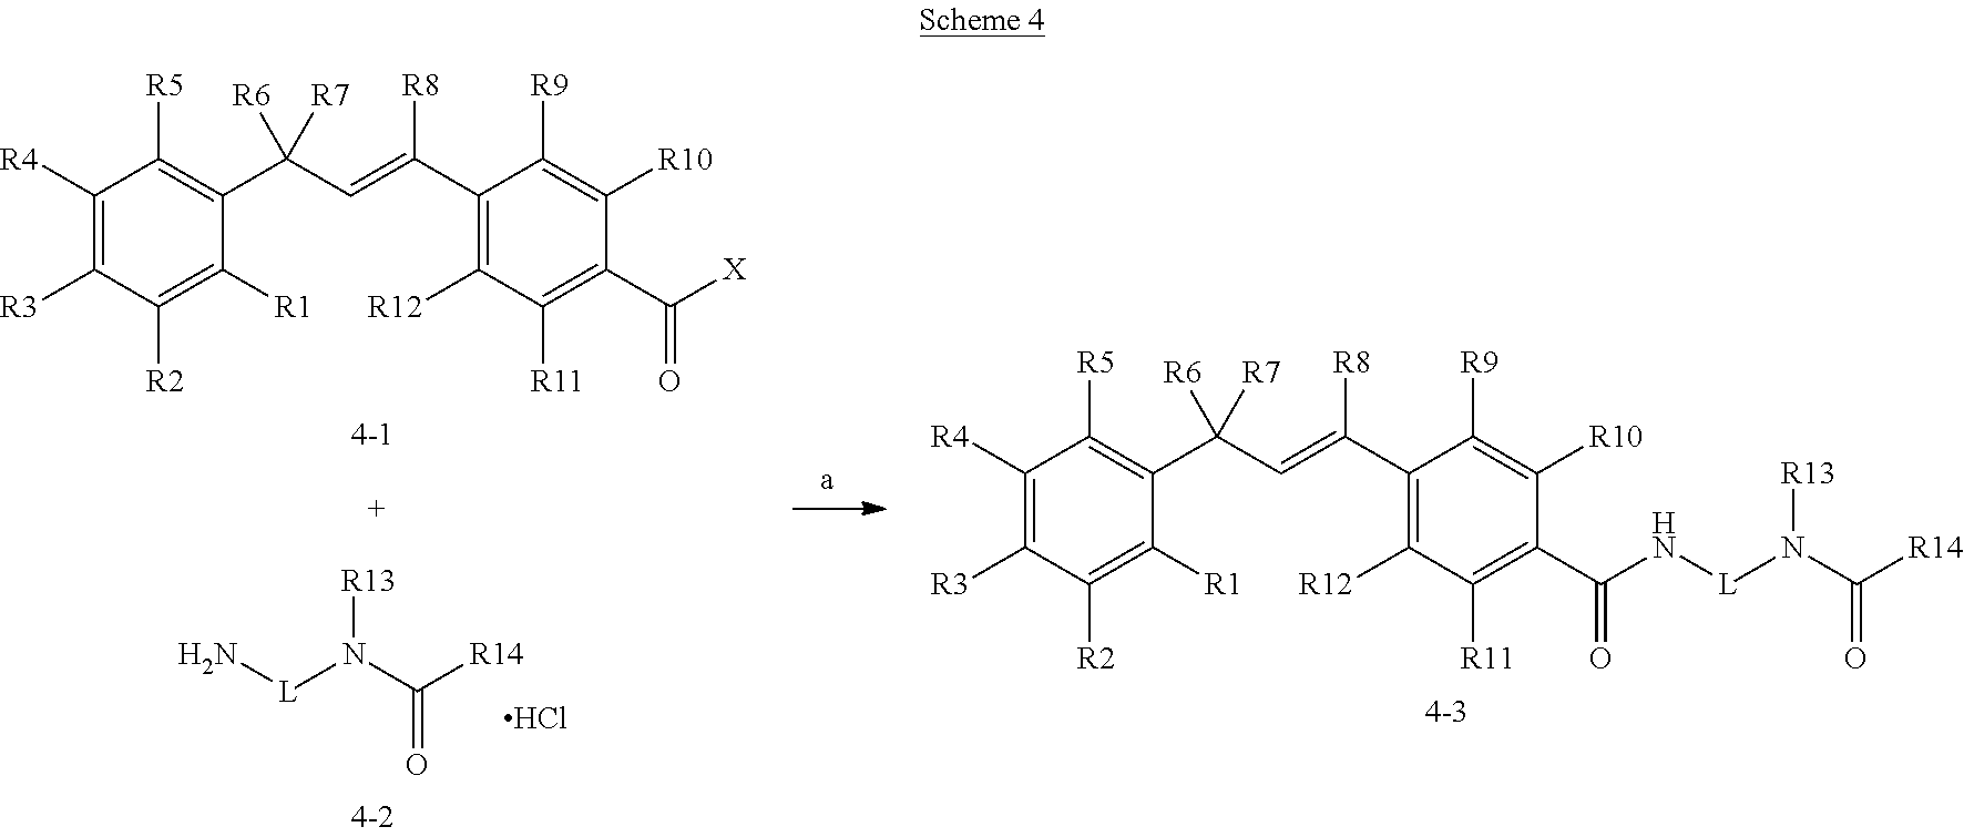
C1(C(=CC(C2=C([R5])C([R4])=C([R3])C([R2])=C2[R1])([R6])[R7])[R8])=C([R12])C([R11])=C(C(N[L]N(C([R14])=O)[R13])=O)C([R10])=C1[R9].[L](N(C(=O)[R14])[R13])N.Cl.C1(C(=CC(C2=C([R5])C([R4])=C([R3])C([R2])=C2[R1])([R6])[R7])[R8])=C([R12])C([R11])=C(C([X])=O)C([R10])=C1[R9]
